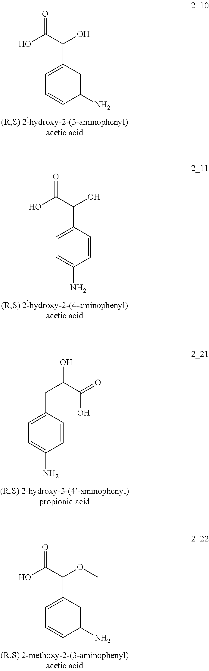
C1=C(N)C=CC(C(O)C(=O)O)=C1.C1=CC(N)=CC(C(O)C(=O)O)=C1.C1=C(N)C=CC(CC(C(=O)O)O)=C1.C1=CC(N)=CC(C(OC)C(=O)O)=C1
